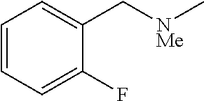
C1=CC=C(F)C(C[NMe]C)=C1
